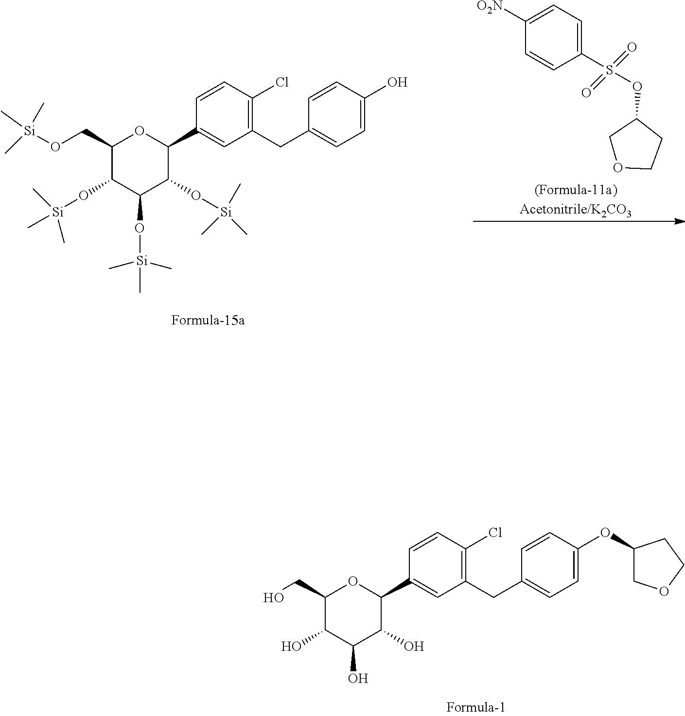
C1(CO)C(O)C(O)C(O)C(C2=CC(CC3=CC=C(OC4COCC4)C=C3)=C(Cl)C=C2)O1.C1(CO[Si](C)(C)C)C(O[Si](C)(C)C)C(O[Si](C)(C)C)C(O[Si](C)(C)C)C(C2=CC(CC3=CC=C(O)C=C3)=C(Cl)C=C2)O1.C1CC(OS(=O)(=O)C2=CC=C([O2N])C=C2)CO1
